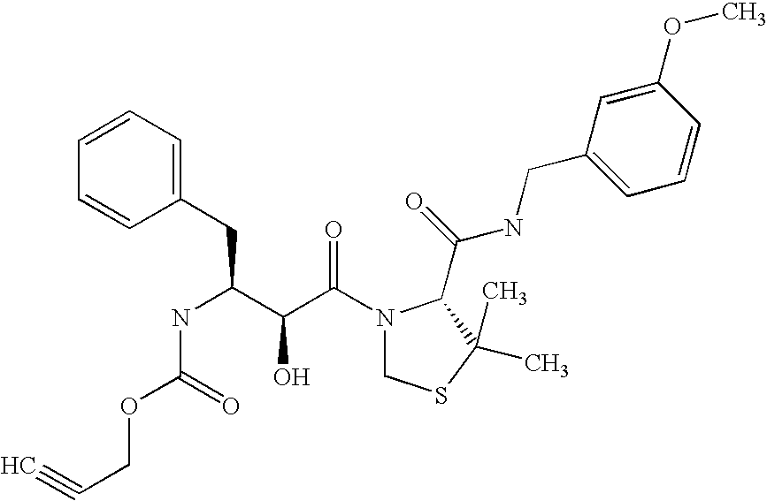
C(NC(C(C(N1CSC(C)(C)C1C(NCC1=CC=CC(OC)=C1)=O)=O)O)CC1=CC=CC=C1)(=O)OCC#C
